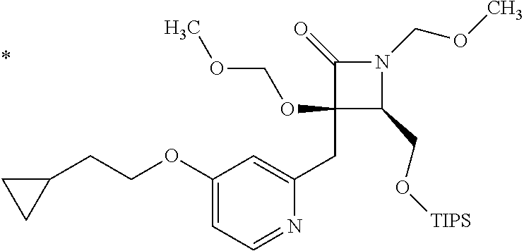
C1(CC2=CC(OCCC3CC3)=CC=N2)(OCOC)C(CO[TIPS])N(COC)C1=O
